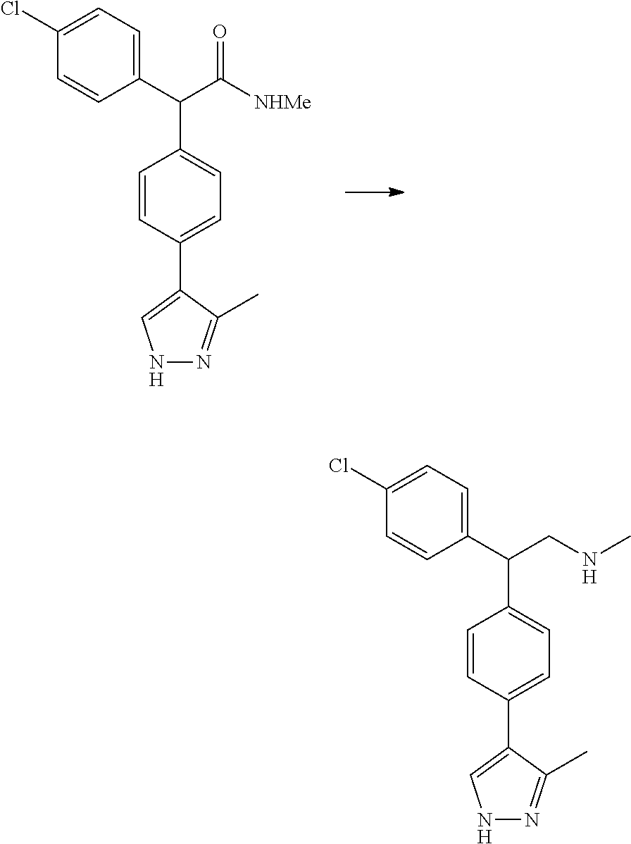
C1=C(Cl)C=CC(C(C([NHMe])=O)C2=CC=C(C3=CNN=C3C)C=C2)=C1.C1=C(Cl)C=CC(C(CNC)C2=CC=C(C3=CNN=C3C)C=C2)=C1
